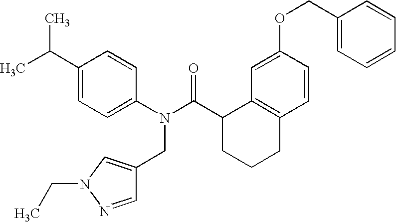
C1=C(C(C)C)C=CC(N(C(C2CCCC3=C2C=C(OCC2=CC=CC=C2)C=C3)=O)CC2=CN(CC)N=C2)=C1
